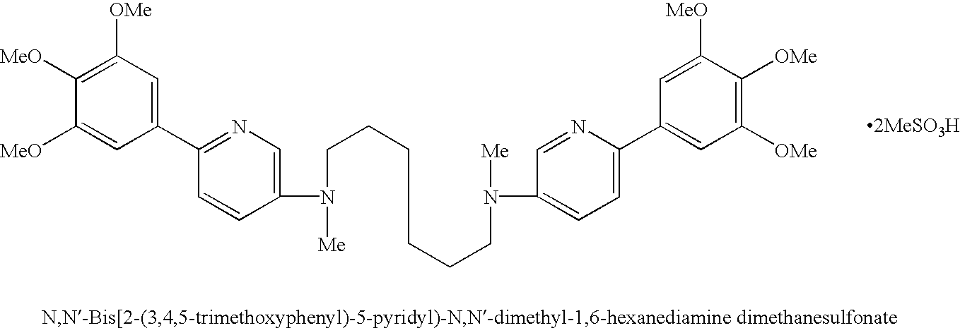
C1([MeO])=C([OMe])C=C(C2=NC=C(N(CCCCCCCN([Me])C3=CC=C(C4=CC([OMe])=C([OMe])C([MeO])=C4)N=C3)[Me])C=C2)C=C1[MeO].[2MeSO3H]
